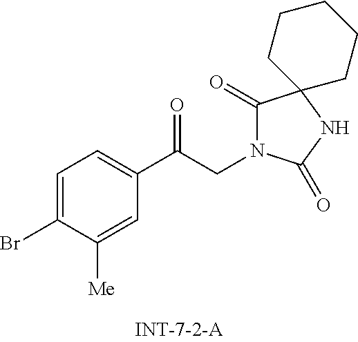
C1=C(Br)C([Me])=CC(C(CN2C(=O)C3(NC2=O)CCCCC3)=O)=C1
